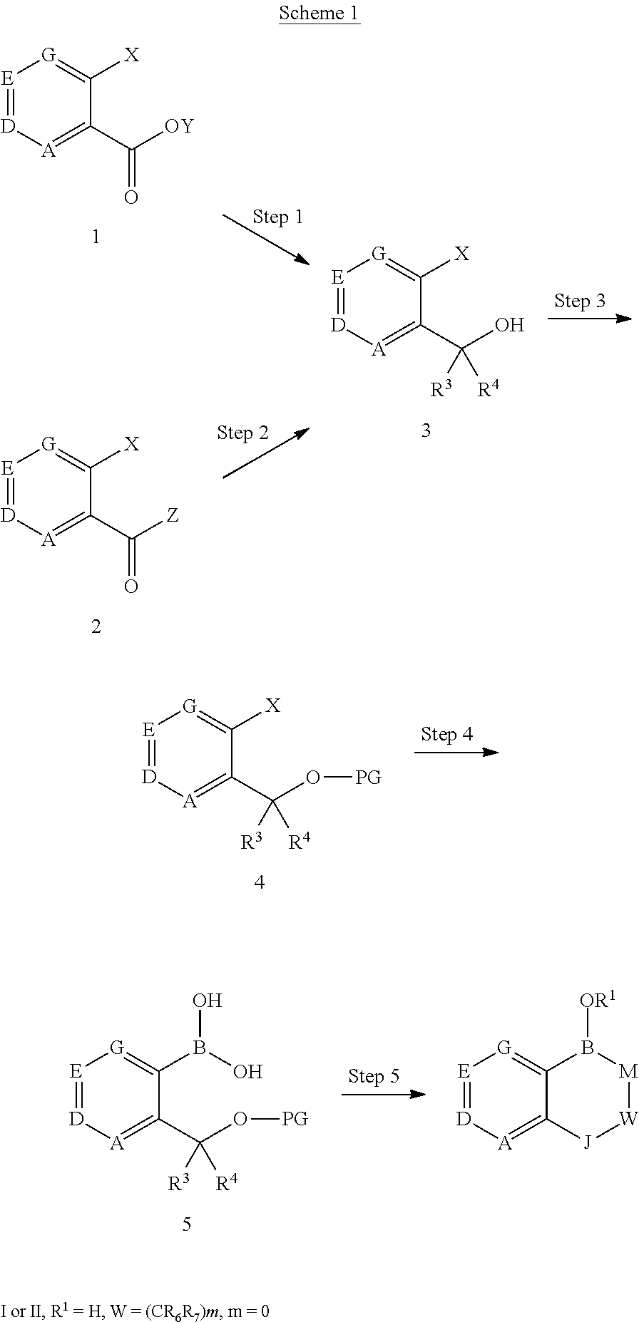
[E]1=[D][A]=C(C(O)([R3])[R4])C([X])=[G]1.[E]1=[D][A]=C(C([OY])=O)C([X])=[G]1.[E]1=[D][A]=C(C([Z])=O)C([X])=[G]1.[E]1=[D][A]=C(C(O[PG])([R3])[R4])C([X])=[G]1.[E]1=[D][A]=C(C(O[PG])([R3])[R4])C(B(O)O)=[G]1.[E]1=[D][A]=C2C(=[G]1)B([OR1])[M][W][J]2
